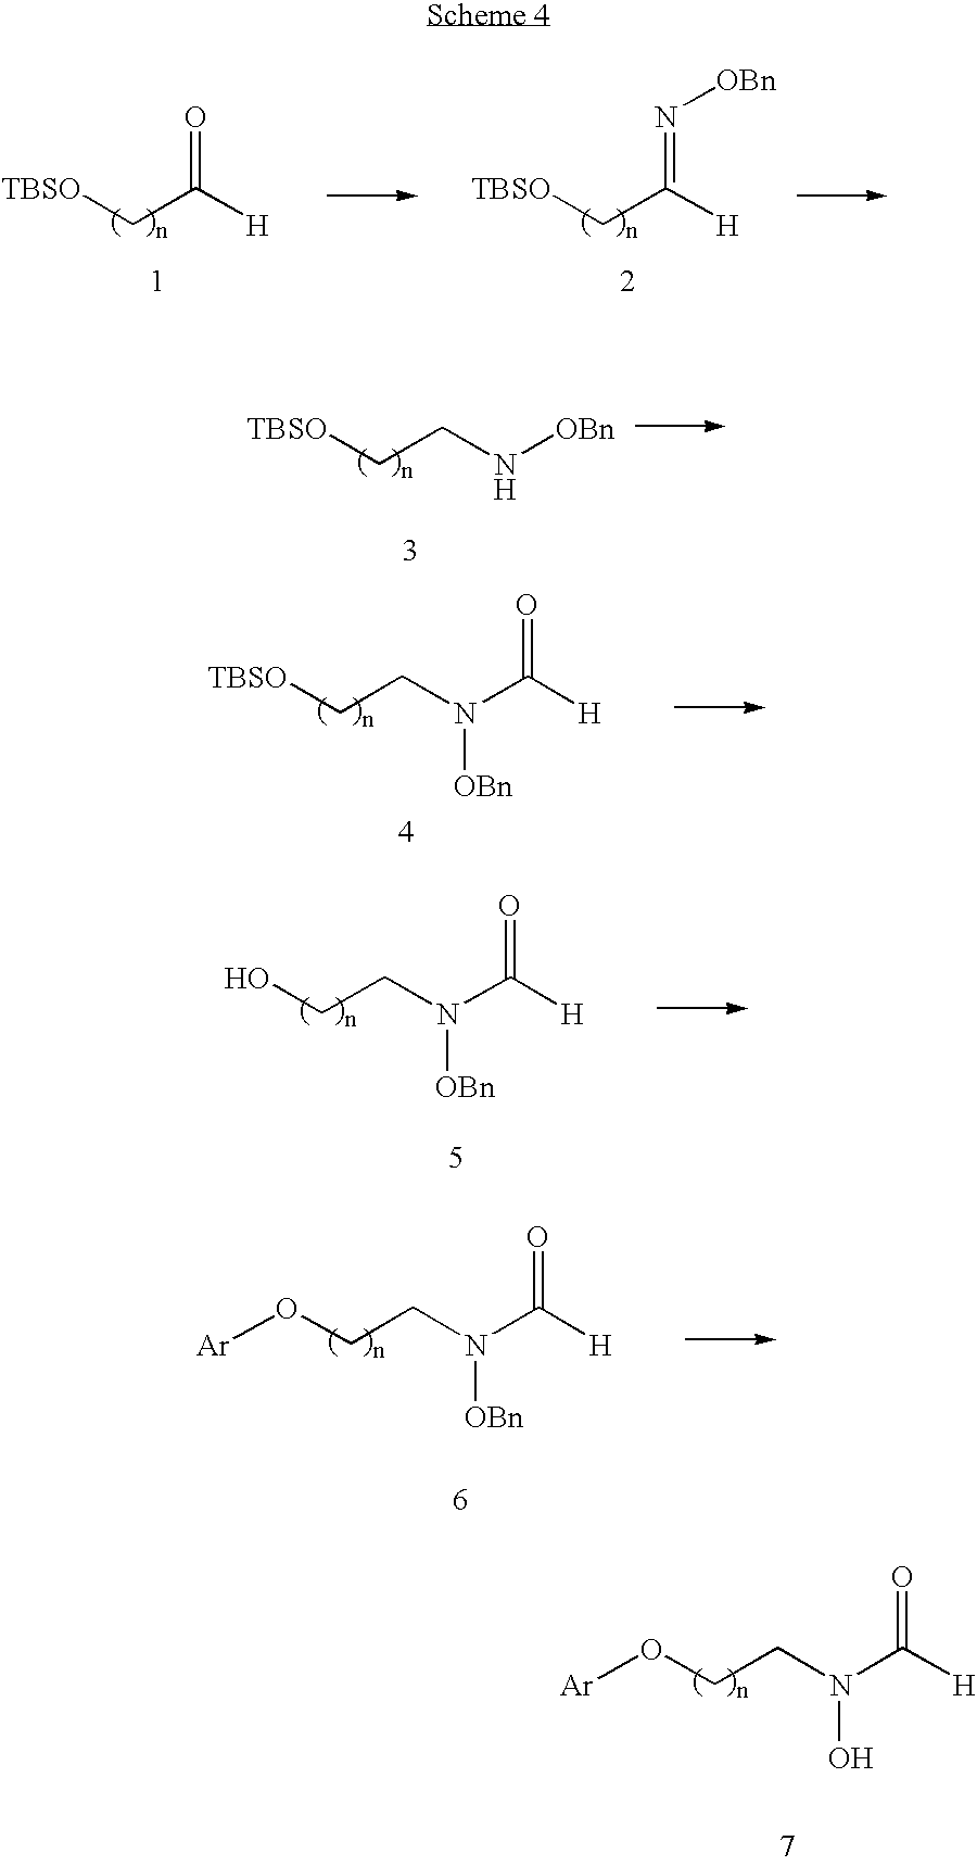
[TBSO]CC([H])=O.[TBSO]CC([H])=N[OBn].[TBSO]CCN[OBn].[TBSO]CCN(C([H])=O)[OBn].OCCN(C([H])=O)[OBn].O(CCN(C([H])=O)[OBn])[Ar].O(CCN(C([H])=O)O)[Ar]
